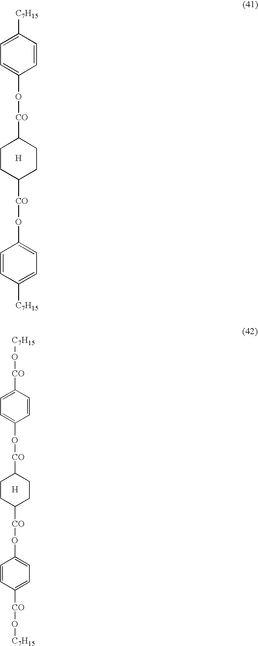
C1CC([CO]OC2=CC=C([C7H15])C=C2)CCC1[CO]OC1=CC=C([C7H15])C=C1.[H].C1CC([CO]OC2=CC=C([CO]O[C7H15])C=C2)CCC1[CO]OC1=CC=C([CO]O[C7H15])C=C1.[H]
